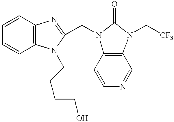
C1=CC2=C(C=C1)N(CCCCO)C(CN1C3=C(C=NC=C3)N(C[CF3])C1=O)=N2
